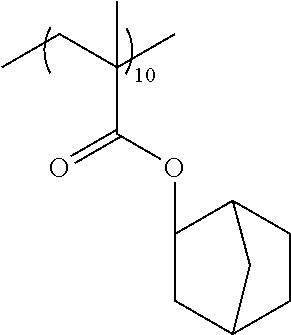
CCC(C)(C)C(OC1CC2CCC1C2)=O
